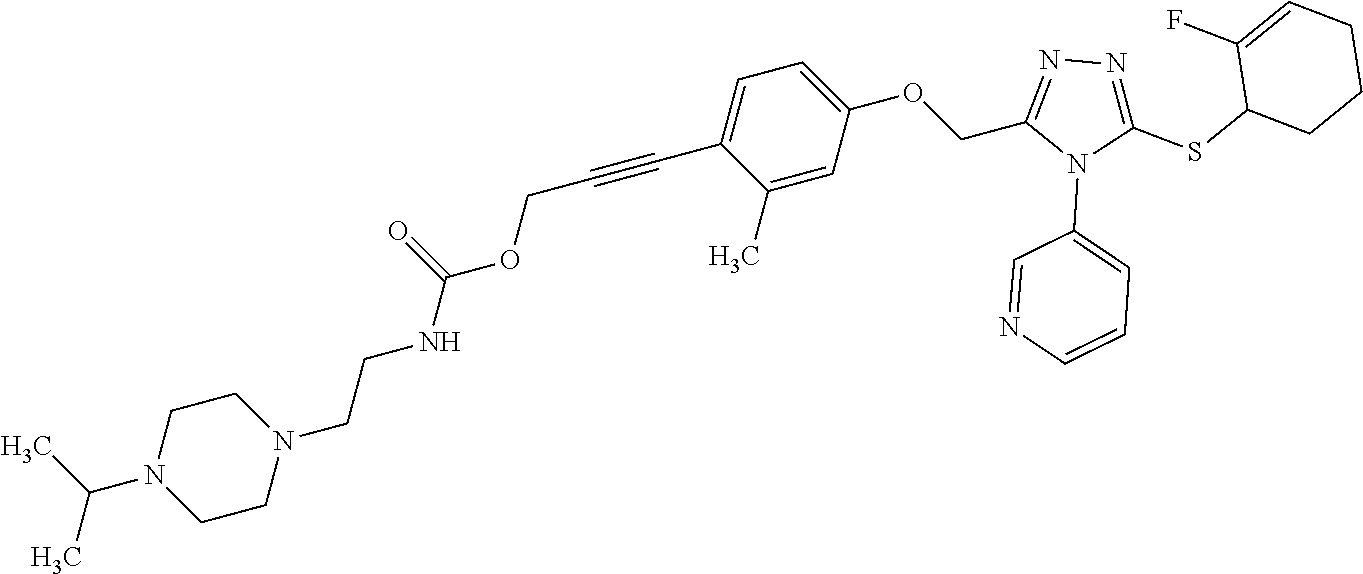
C1=C(OCC2=NN=C(SC3CCCC=C3F)N2C2=CC=CN=C2)C=C(C)C(C#CCOC(NCCN2CCN(C(C)C)CC2)=O)=C1
